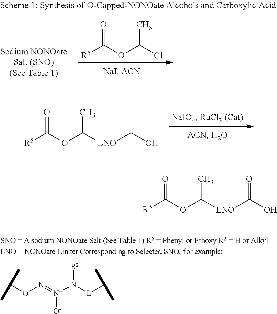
[R5]C(OC([LNO]CO)C)=O.[R5]C(OC(Cl)C)=O.C(ON=[N+](N([L]C(C)C)[R2])[O-])(C)C.[R5]C(OC([LNO]C(O)=O)C)=O
